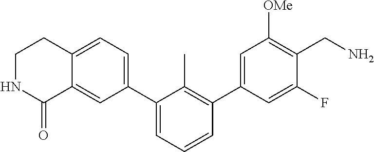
C12=CC(C3=CC=CC(C4=CC([OMe])=C(CN)C(F)=C4)=C3C)=CC=C1CCNC2=O
